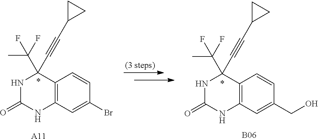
N1C(=O)NC2=C(C1(C#CC1CC1)C(C)(F)F)C=CC(CO)=C2.[B06].N1C(=O)NC2=C(C1(C#CC1CC1)C(C)(F)F)C=CC(Br)=C2.[A11]
